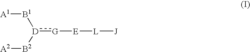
[G](:[D]([B2][A2])[B1][A1])[E][L][J]
